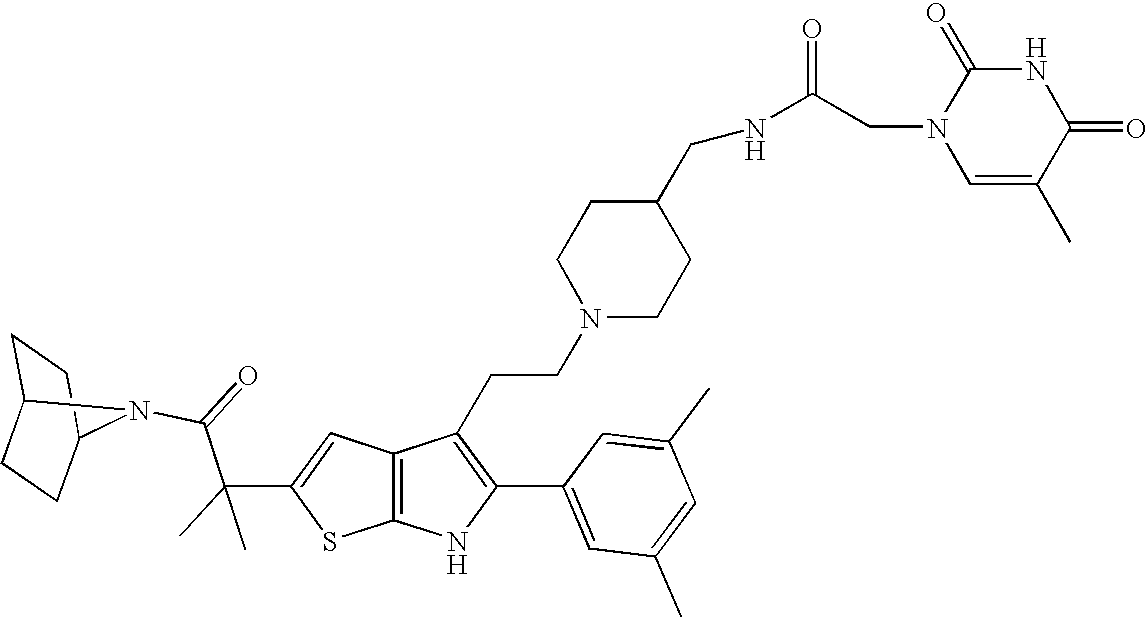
C1C2CCC(C1)N2C(=O)C(C1=CC2=C(S1)NC(C1=CC(C)=CC(C)=C1)=C2CCN1CCC(CNC(CN2C=C(C)C(=O)NC2=O)=O)CC1)(C)C
